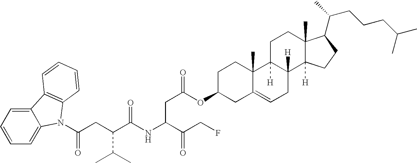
C12=CC=CC=C1N(C(=O)CC(C(C)C)C(NC(CC(=O)OC1CC3=CCC4([H])C([H])(C3(C)CC1)CCC1(C)C4([H])CCC1C(C)CCCC(C)C)C(CF)=O)=O)C1=C2C=CC=C1
